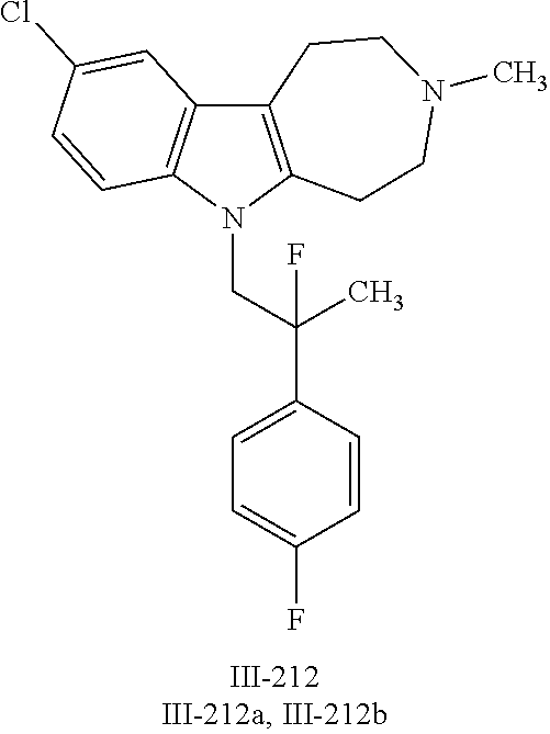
N1(CC(C2=CC=C(F)C=C2)(C)F)C2=C(C3=C1C=CC(Cl)=C3)CCN(C)CC2
